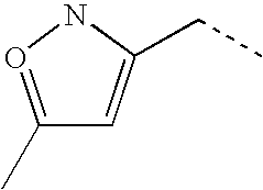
N1O=C(C)C=C1CC
